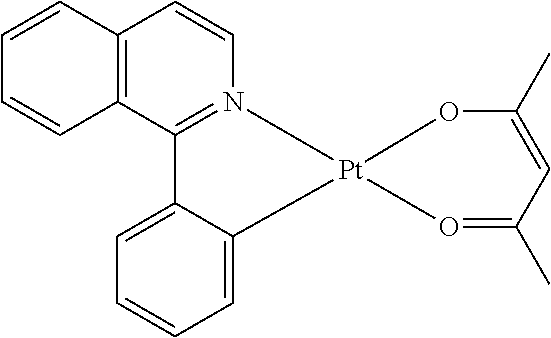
C12=C(C3=N(C=C1)[Pt]1(OC(C)=CC(C)=O1)C1=CC=CC=C31)C=CC=C2
